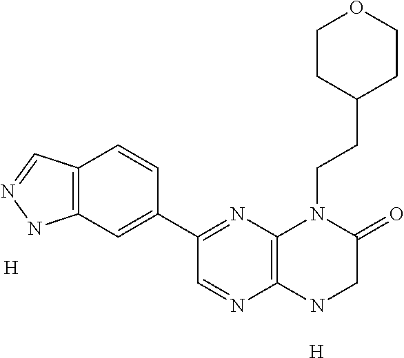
[H].C12=C(NCC(=O)N1CCC1CCOCC1)N=CC(C1=CC3=C(C=C1)C=NN3)=N2.[H]
